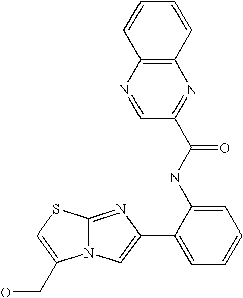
N12C(=NC(C3=CC=CC=C3NC(C3=NC4=C(N=C3)C=CC=C4)=O)=C1)SC=C2CO
